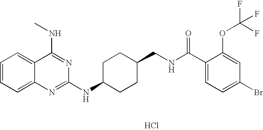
Cl.C1=CC=C2C(=C1)C(NC)=NC(NC1CCC(CNC(C3=CC=C(Br)C=C3OC(F)(F)F)=O)CC1)=N2
